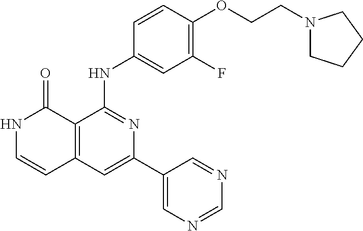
C1=CC(NC2=NC(C3=CN=CN=C3)=CC3=C2C(=O)NC=C3)=CC(F)=C1OCCN1CCCC1
